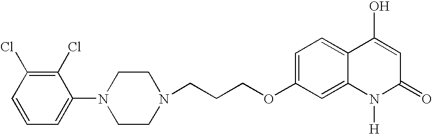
C1(Cl)=C(Cl)C(N2CCN(CCCOC3=CC=C4C(=C3)N([H])C(=O)C=C4O)CC2)=CC=C1
